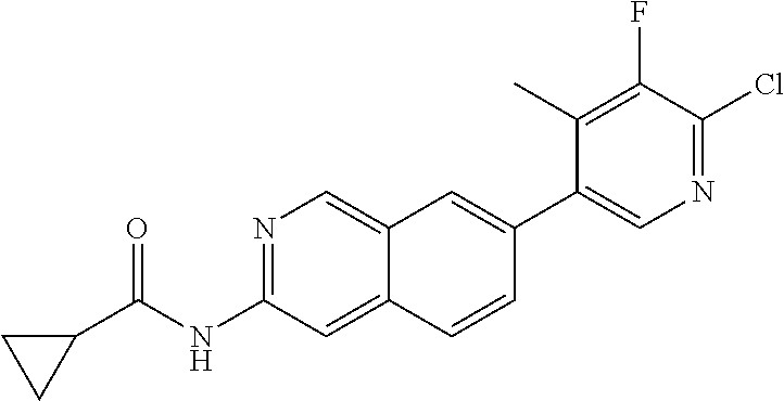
N1=C(NC(C2CC2)=O)C=C2C(=C1)C=C(C1=CN=C(Cl)C(F)=C1C)C=C2
